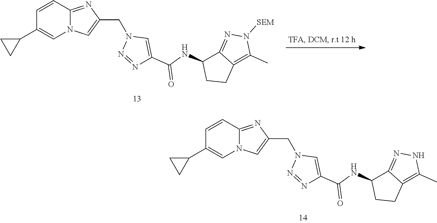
C1=CC2=NC(CN3N=NC(C(NC4CCC5=C(C)N([SEM])N=C45)=O)=C3)=CN2C=C1C1CC1.C1=CC2=NC(CN3N=NC(C(NC4CCC5=C(C)NN=C45)=O)=C3)=CN2C=C1C1CC1
